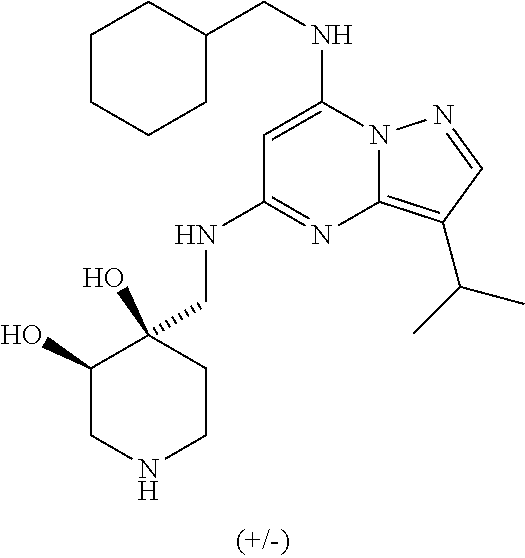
C(NC1=CC(NCC2(O)C(O)CNCC2)=NC2=C(C(C)C)C=NN12)C1CCCCC1
